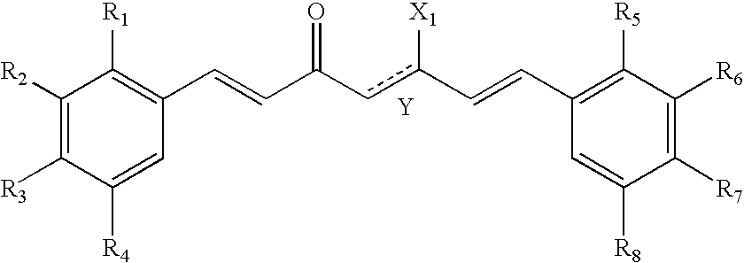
C1([R2])=C([R3])C([R4])=CC(C=CC(cc(C=CC2=C([R5])C([R6])=C([R7])C([R8])=C2)[X1])=O)=C1[R1].[Y]
